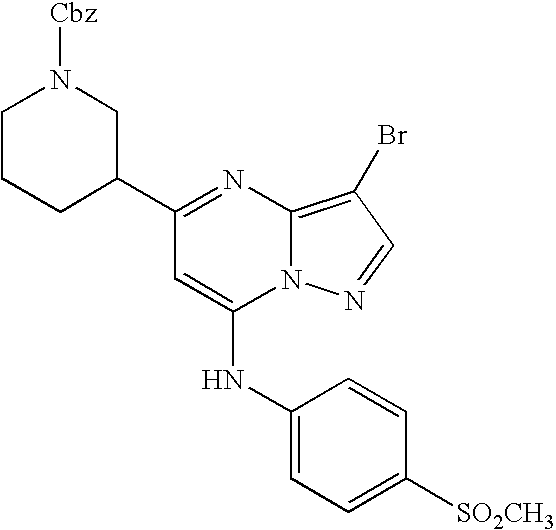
C1C(C2=NC3=C(Br)C=NN3C(NC3=CC=C([SO2CH3])C=C3)=C2)CN([Cbz])CC1
